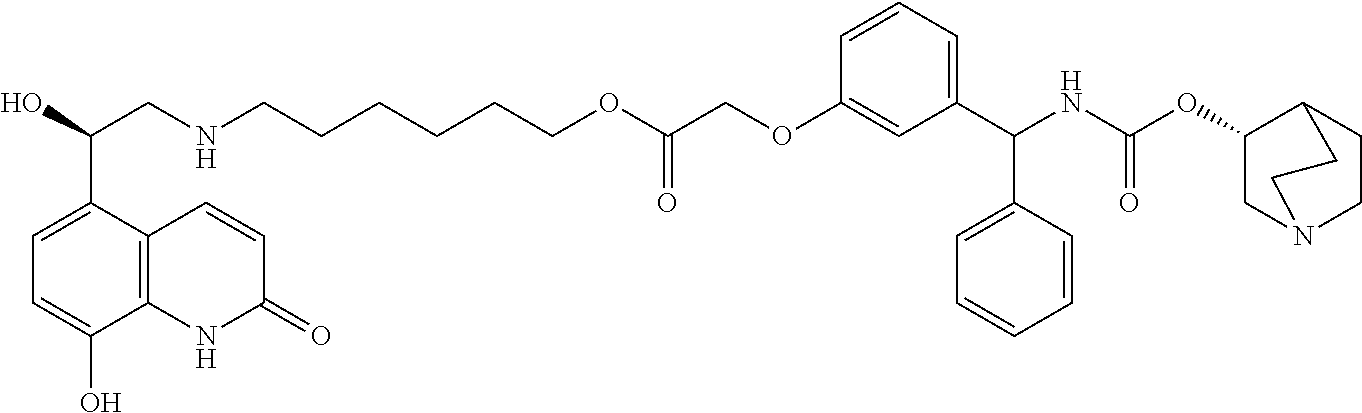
OC(CNCCCCCCOC(COC1=CC(C(NC(OC2CN3CCC2CC3)=O)C2=CC=CC=C2)=CC=C1)=O)C1=CC=C(O)C2=C1C=CC(=O)N2
